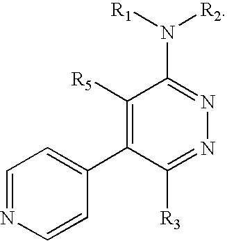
C1=NC=CC(C2=C([R5])C(N([R2])[R1])=NN=C2[R3])=C1
